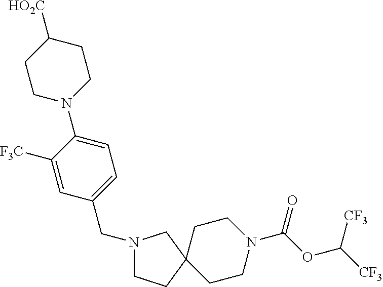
C1([F3C])=CC(CN2CCC3(CCN(C(OC([CF3])[CF3])=O)CC3)C2)=CC=C1N1CCC([HO2C])CC1
